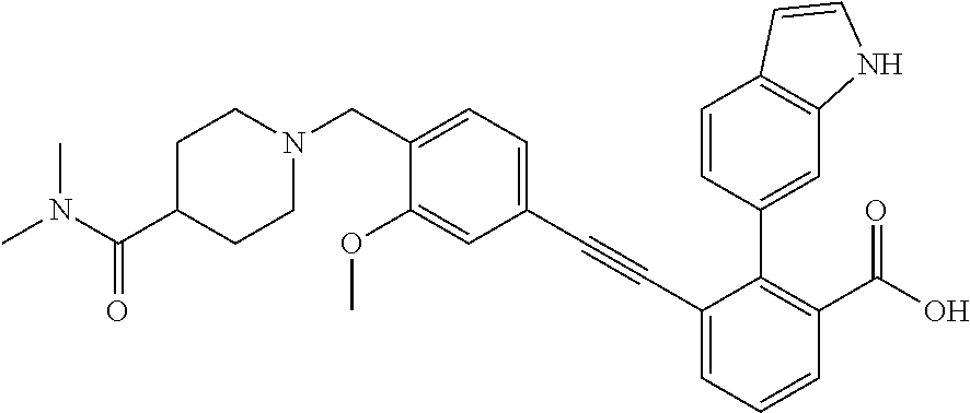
CN(C)C(=O)C1CCN(CC2=CC=C(C#CC3=CC=CC(C(=O)O)=C3C3=CC4=C(C=CN4)C=C3)C=C2OC)CC1
